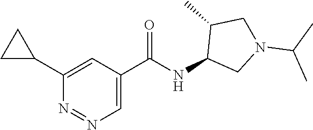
C1(C(NC2CN(C(C)C)CC2C)=O)=CN=NC(C2CC2)=C1
